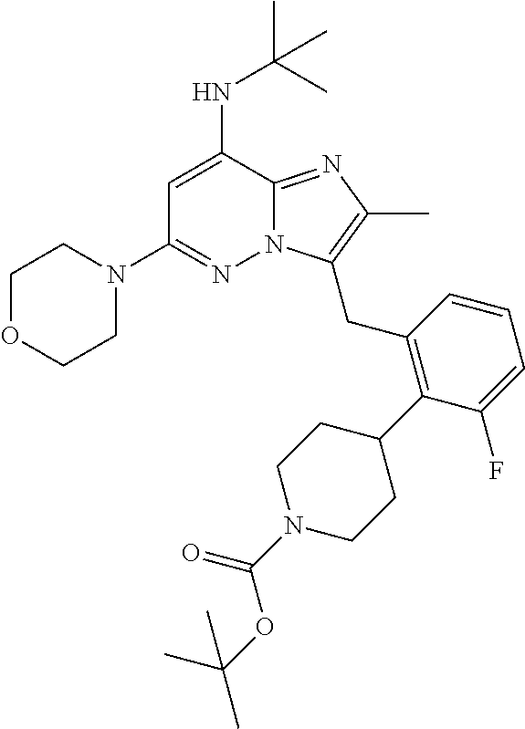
N1(C2=NN3C(=NC(C)=C3CC3=C(C4CCN(C(OC(C)(C)C)=O)CC4)C(F)=CC=C3)C(NC(C)(C)C)=C2)CCOCC1
